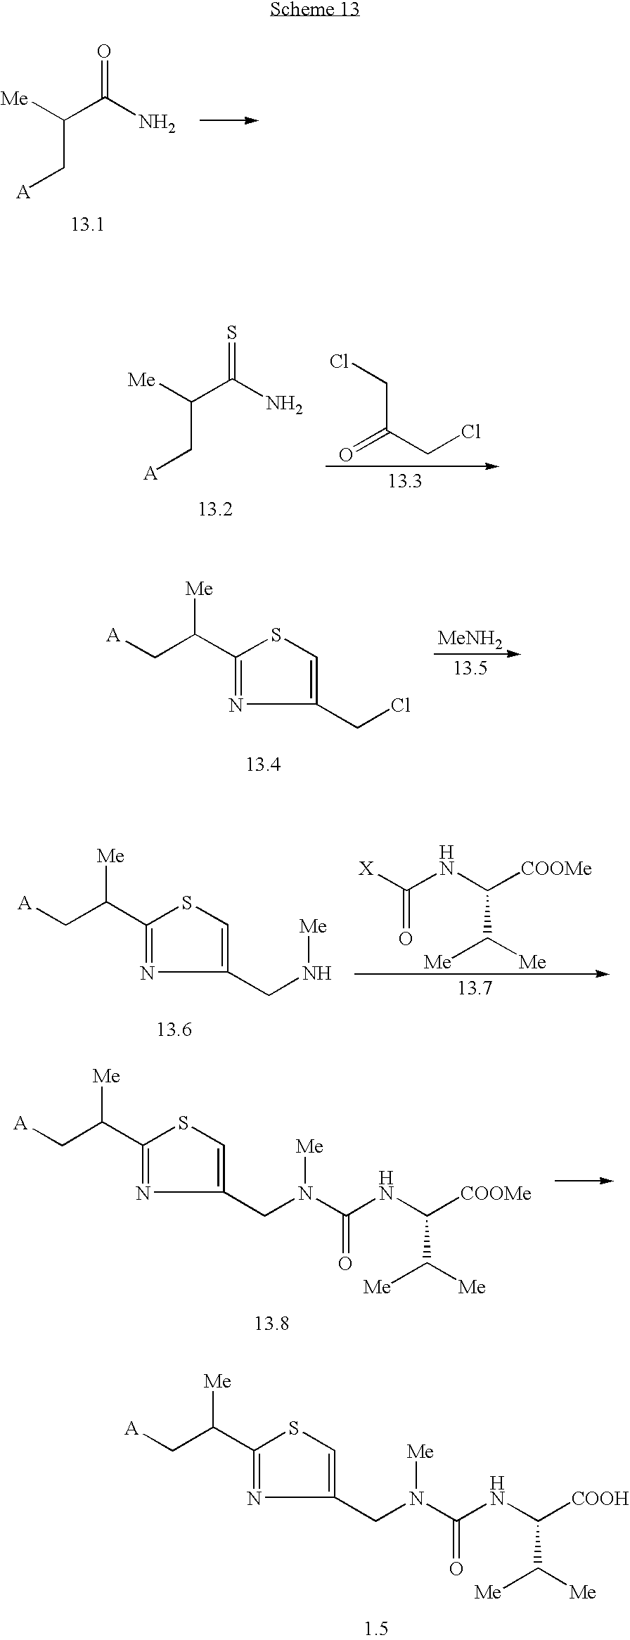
[A]CC([Me])C1=NC(CN([Me])C(=O)NC([COOH])C([Me])[Me])=CS1.[A]CC([Me])C(N)=O.[A]CC([Me])C(N)=S.ClCC(=O)CCl.[A]CC([Me])C1=NC(CCl)=CS1.[MeNH2].C(=O)(NC([COOMe])C([Me])[Me])[X].[A]CC([Me])C1=NC(CN[Me])=CS1.[A]CC([Me])C1=NC(CN([Me])C(=O)NC([COOMe])C([Me])[Me])=CS1
